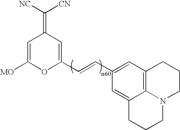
C(=C1C=C([MO])OC(C=CC2=CC3=C4C(=C2)CCCN4CCC3)=C1)([NC])[CN]
